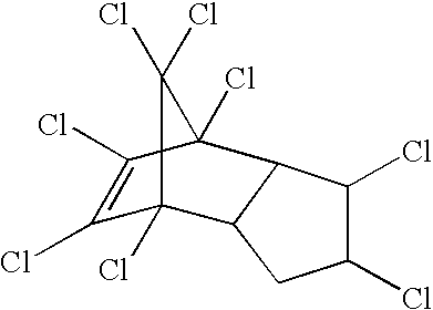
C1(Cl)C(Cl)C2C(C1)C1(Cl)C(Cl)=C(Cl)C2(Cl)C1(Cl)Cl
